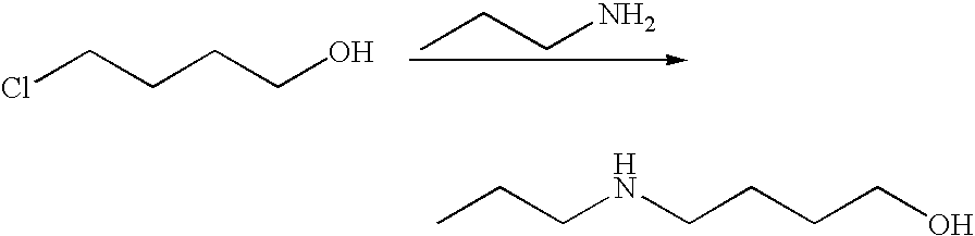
ClCCCCO.CCCN.CCCNCCCCO
